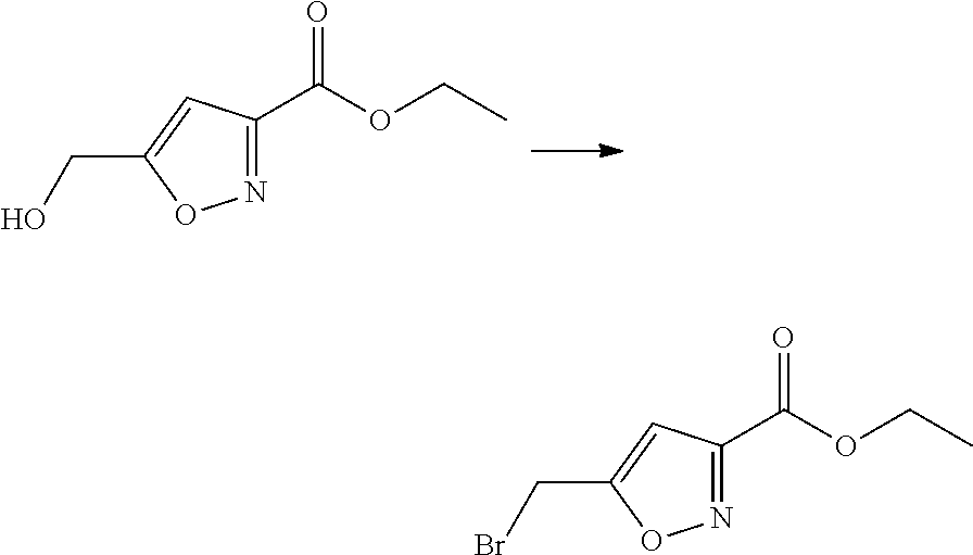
N1=C(C(OCC)=O)C=C(CBr)O1.N1=C(C(OCC)=O)C=C(CO)O1
